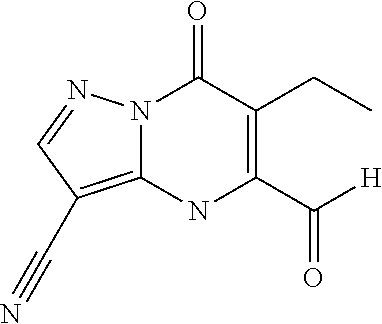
N12C(=C(C#N)C=N1)NC(C([H])=O)=C(CC)C2=O
